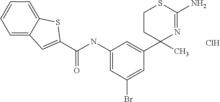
C(NC1=CC(Br)=CC(C2(C)N=C(N)SCC2)=C1)(=O)C1=CC2=CC=CC=C2S1.Cl
